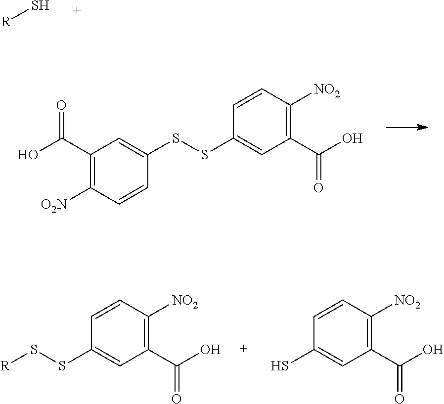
[R]S.C1(C(O)=O)=C([O2N])C=CC(SSC2=CC(C(O)=O)=C([NO2])C=C2)=C1.S(SC1=CC(C(O)=O)=C([NO2])C=C1)[R].SC1=CC(C(O)=O)=C([NO2])C=C1
